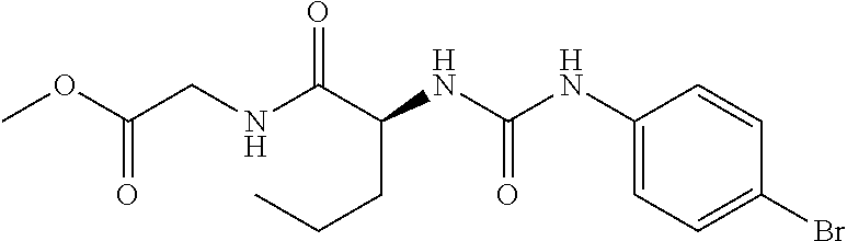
C(CC(NC(=O)NC1=CC=C(Br)C=C1)C(NCC(OC)=O)=O)C
